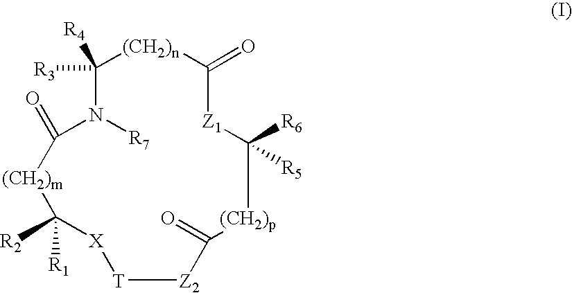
[(CH2)n]1C(=O)[Z1]C([R5])([R6])[(CH2)p]C(=O)[Z2][T][X]C([R1])([R2])[(CH2)m]C(=O)N([R7])C1([R4])[R3]
